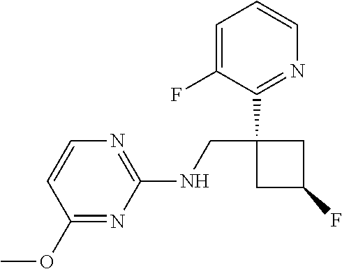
C1=CN=C(NCC2(C3=NC=CC=C3F)CC(F)C2)N=C1OC
